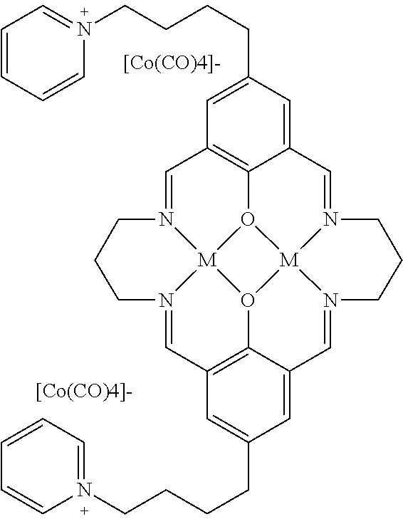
[[Co(CO)4]-].C1=N2[M]34O5C6=C1C=C(CCCCN1=CC=CC=C1)C=C6C=N1[M]56O3C3=C(C=N4CCC2)C=C(CCCCN2=CC=CC=C2)C=C3C=N6CCC1.[[Co(CO)4]-]
